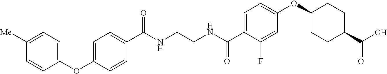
C(NCCNC(C1=CC=C(OC2CCC(C(O)=O)CC2)C=C1F)=O)(=O)C1=CC=C(OC2=CC=C([Me])C=C2)C=C1
